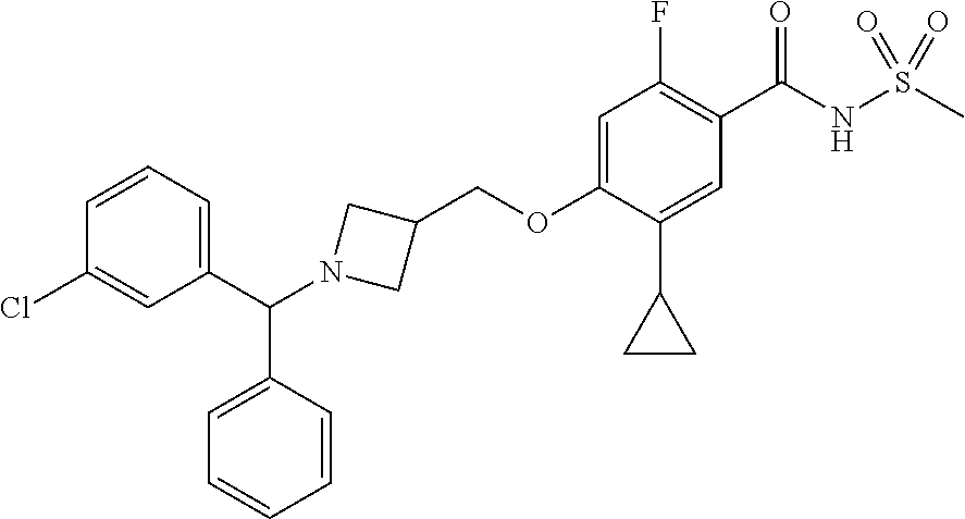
C1(F)=C(C(NS(C)(=O)=O)=O)C=C(C2CC2)C(OCC2CN(C(C3=CC=CC(Cl)=C3)C3=CC=CC=C3)C2)=C1
